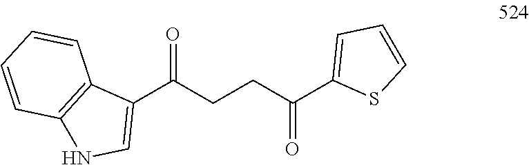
C1(C(CCC(C2=CC=CS2)=O)=O)=CNC2=C1C=CC=C2
